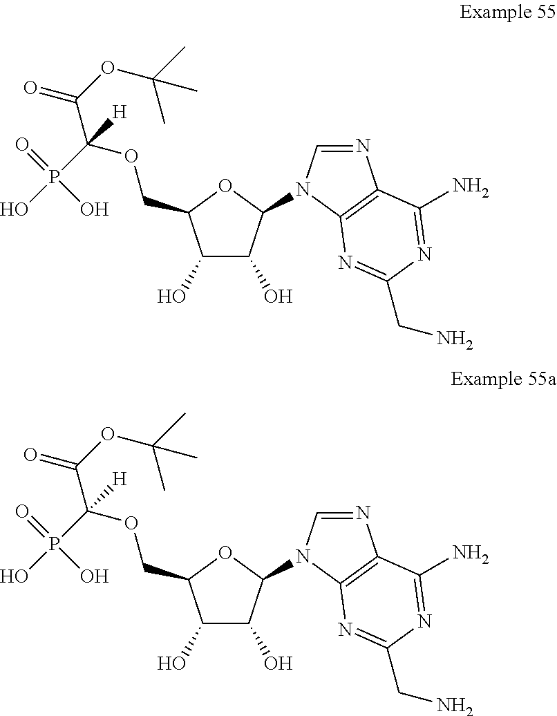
C1(O)C(O)C(N2C=NC3=C2N=C(CN)N=C3N)OC1COC(C(=O)OC(C)(C)C)(P(O)(=O)O)[H].C1(O)C(O)C(N2C=NC3=C2N=C(CN)N=C3N)OC1COC(C(=O)OC(C)(C)C)(P(O)(=O)O)[H]
